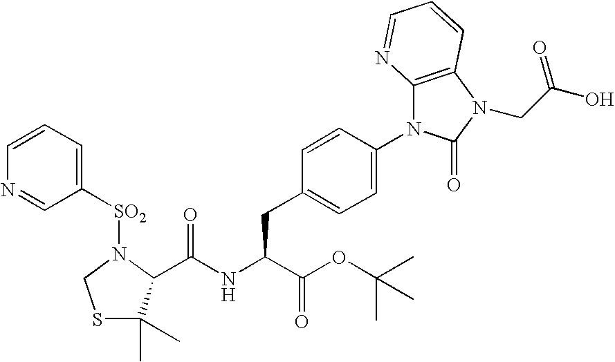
C1=CC(CC(NC(=O)C2C(C)(C)SCN2[SO2]C2=CC=CN=C2)C(OC(C)(C)C)=O)=CC=C1N1C2=C(N(CC(O)=O)C1=O)C=CC=N2
